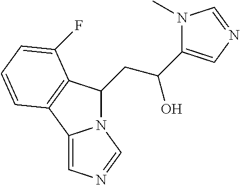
C(C(O)C1=CN=CN1C)C1N2C(=CN=C2)C2=C1C(F)=CC=C2
